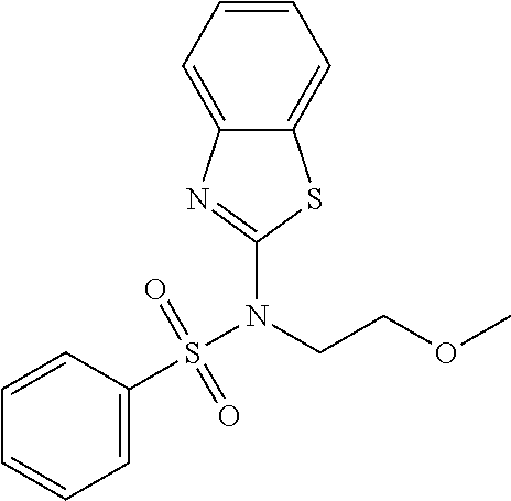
C1=CC=C2C(=C1)SC(N(CCOC)S(C1=CC=CC=C1)(=O)=O)=N2
